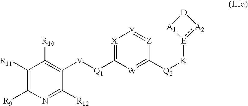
C1([R11])=C([R9])N=C([R12])C([V][Q1]C2=[X][Y]=[Z]C([Q2][K][E]3:[A2][D][A1]3)=[W]2)=C1[R10]
